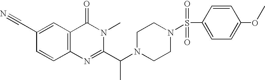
C1(C#N)=CC2=C(C=C1)N=C(C(N1CCN(S(C3=CC=C(OC)C=C3)(=O)=O)CC1)C)N(C)C2=O
